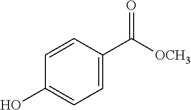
C1=CC(O)=CC=C1C([OCH3])=O
